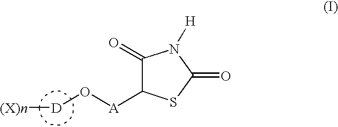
C1([A]O[D][(X)n])SC(=O)N([H])C1=O
